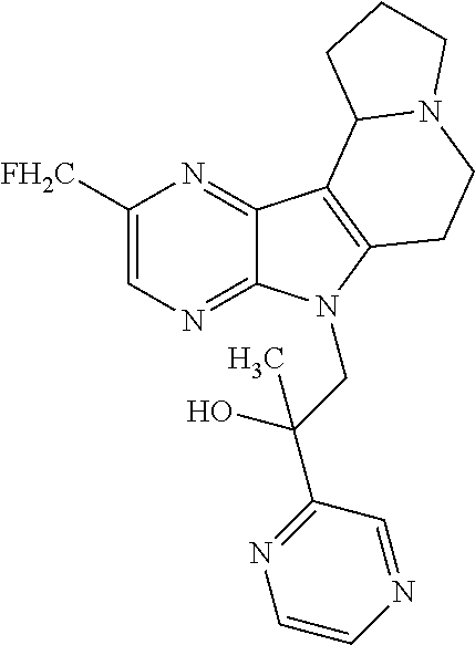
C1([FH2C])=CN=C2C(=N1)C1=C(N2CC(C2=NC=CN=C2)(O)C)CCN2C1CCC2
